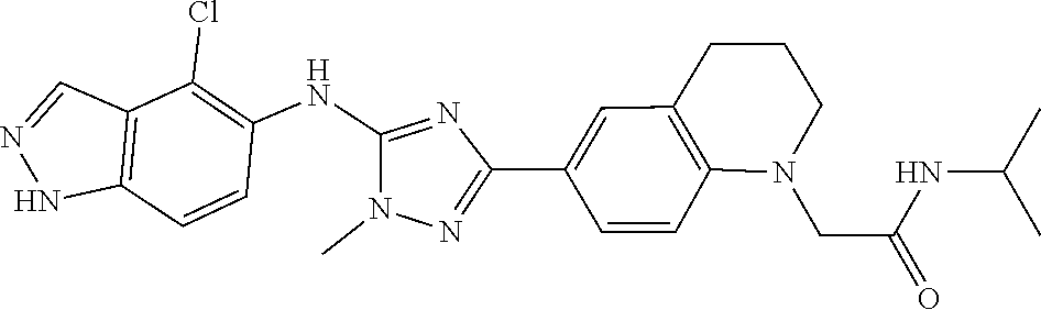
N(C(C)C)C(CN1C2=C(C=C(C3=NN(C)C(NC4=C(Cl)C5=C(NN=C5)C=C4)=N3)C=C2)CCC1)=O
